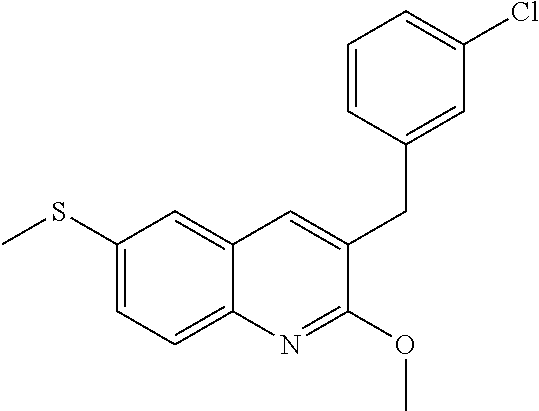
C1(SC)=CC=C2C(=C1)C=C(CC1=CC(Cl)=CC=C1)C(OC)=N2
